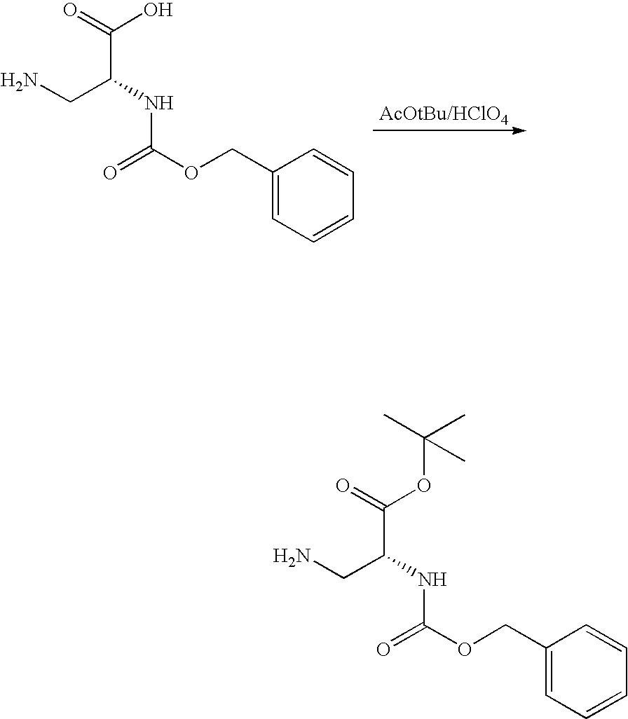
C(C(NC(OCC1=CC=CC=C1)=O)CN)(=O)O.C(C(NC(OCC1=CC=CC=C1)=O)CN)(=O)OC(C)(C)C
